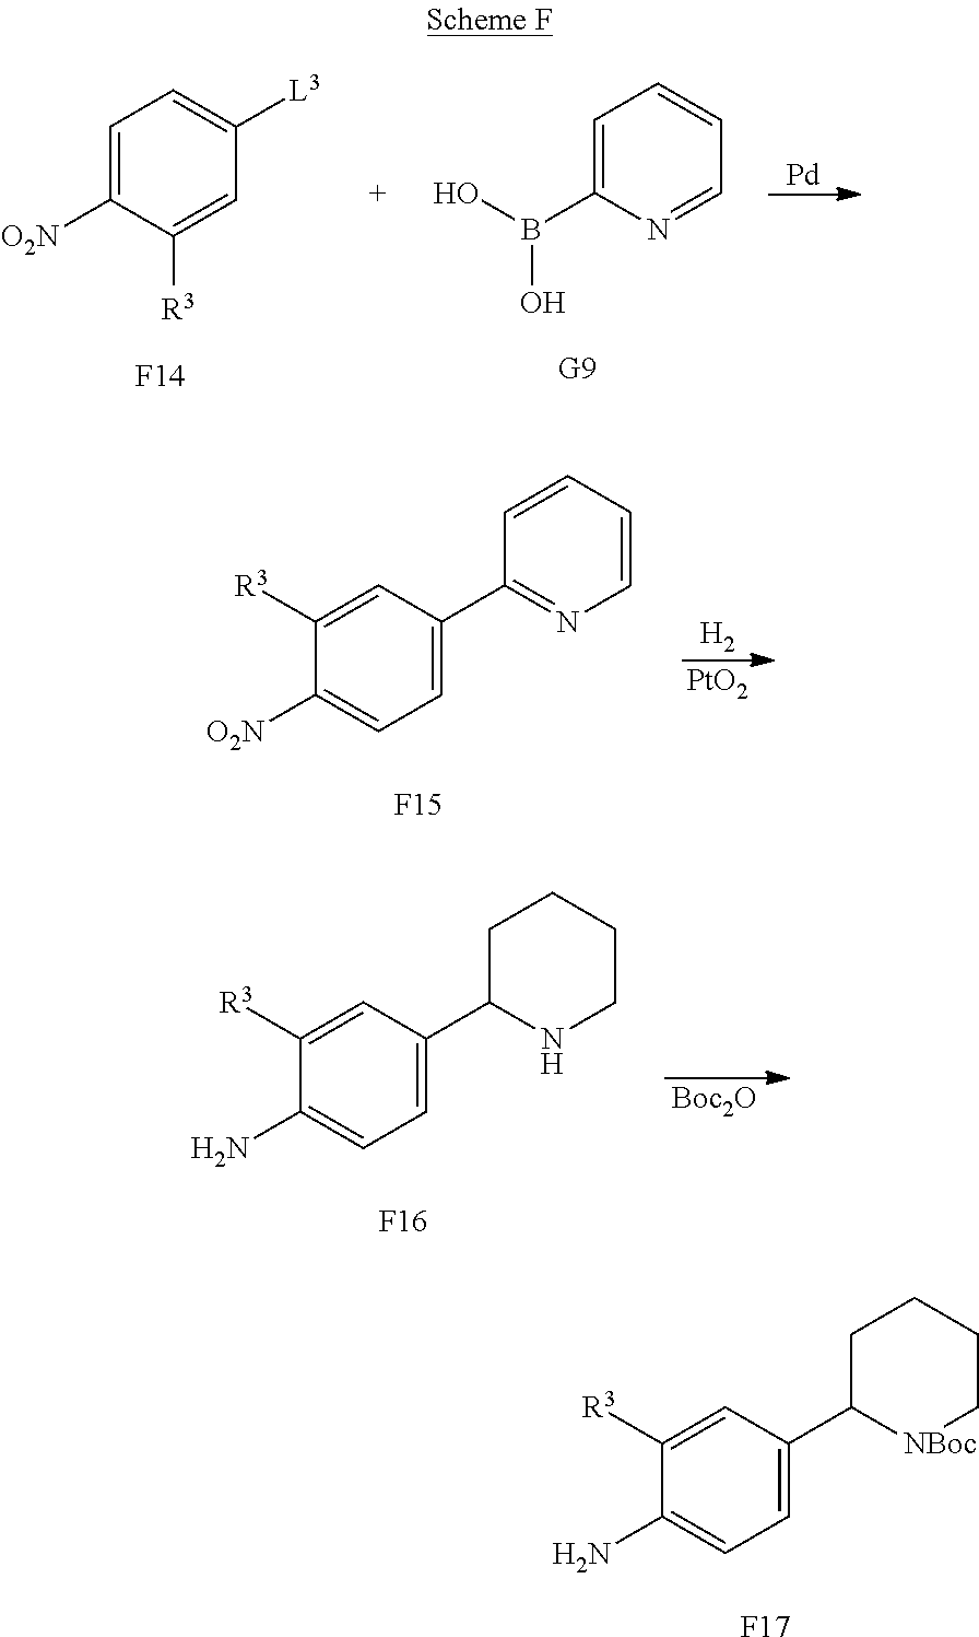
C1=C([O2N])C([R3])=CC([L3])=C1.[F14].C1=C(B(O)O)N=CC=C1.[Pd].C1([R3])=CC(C2=NC=CC=C2)=CC=C1[O2N].[F15].[H2].[PtO2].C1([R3])=CC(C2NCCCC2)=CC=C1N.[F16].[Boc2O].C1([R3])=CC(C2[NBoc]CCCC2)=CC=C1N.[F17]
